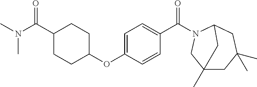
N(C(C1CCC(OC2=CC=C(C(=O)N3C4CC(C)(C)CC(C)(C3)C4)C=C2)CC1)=O)(C)C
